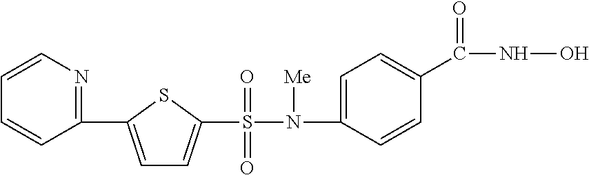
S(N(C1=CC=C(C(NO)=O)C=C1)[Me])(=O)(=O)C1=CC=C(C2=NC=CC=C2)S1
